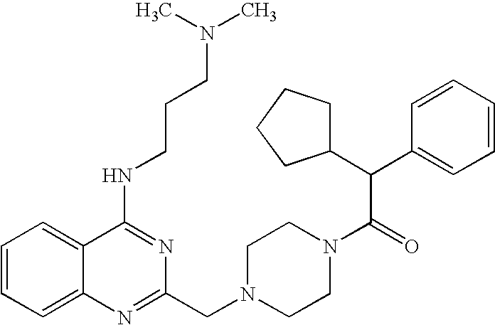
C1=CC=C2C(=C1)C(NCCCN(C)C)=NC(CN1CCN(C(C(C3CCCC3)C3=CC=CC=C3)=O)CC1)=N2
